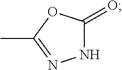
N1=C(C)OC(=O)N1
